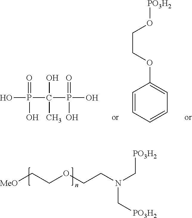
OP(C(P(O)(=O)O)(O)C)(=O)O.C1=CC=CC=C1OCCO[PO3H2].[MeO]CCOCCN(C[PO3H2])C[PO3H2]
